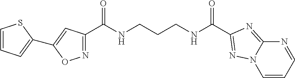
C1(C(NCCCNC(=O)C2=NN3C=CC=NC3=N2)=O)=NOC(C2=CC=CS2)=C1
